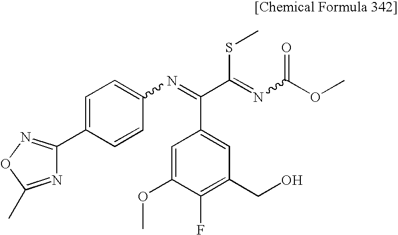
C1=C(C2=NOC(C)=N2)C=CC(N=C(C(=NC(OC)=O)SC)C2=CC(CO)=C(F)C(OC)=C2)=C1
